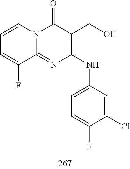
C1=CC=C(F)C2=NC(NC3=CC=C(F)C(Cl)=C3)=C(CO)C(=O)N12
